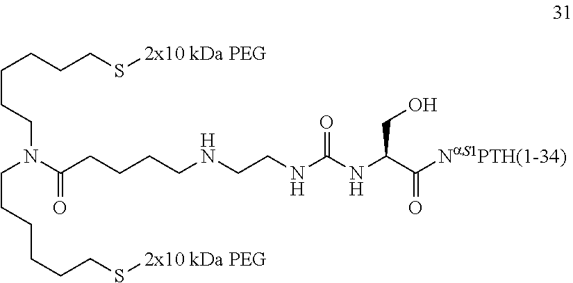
O=C(C(NC(=O)NCCNCCCCC(N(CCCCCCS[2x10 kDa PEG])CCCCCCS[2x10 kDa PEG])=O)CO)[NaS1PTH(1-34)]
